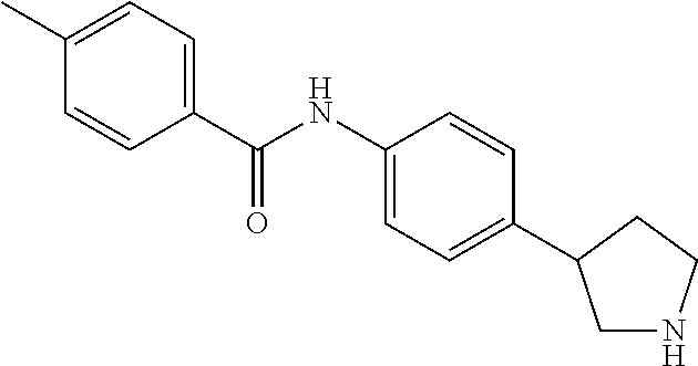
C1(C(NC2=CC=C(C3CNCC3)C=C2)=O)=CC=C(C)C=C1
